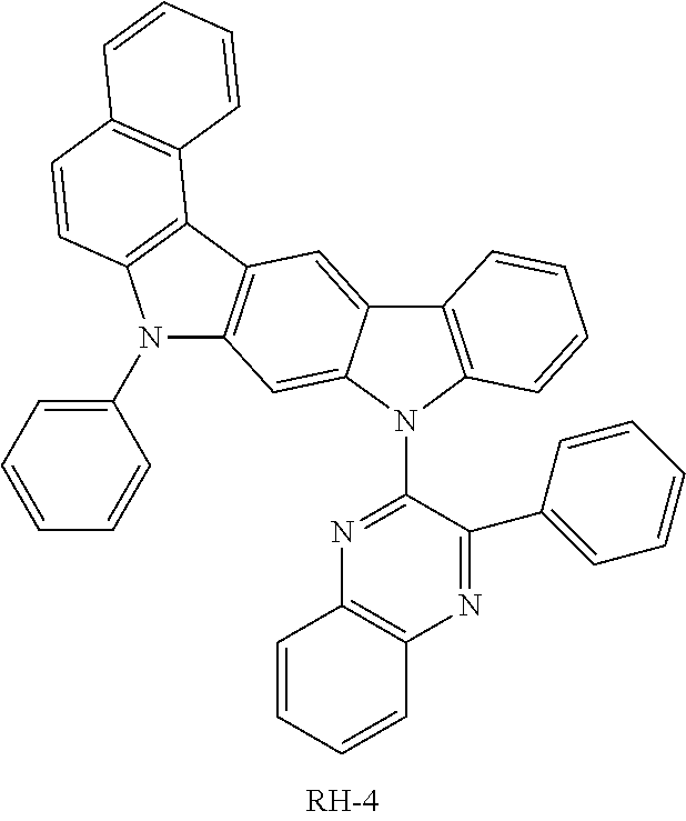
C12=C(N=C(N3C4=C(C5=CC6=C(C=C35)N(C3=CC=CC=C3)C3=C6C5=C(C=C3)C=CC=C5)C=CC=C4)C(C3=CC=CC=C3)=N1)C=CC=C2
